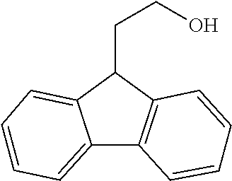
C12=CC=CC=C1C(CCO)C1=C2C=CC=C1
